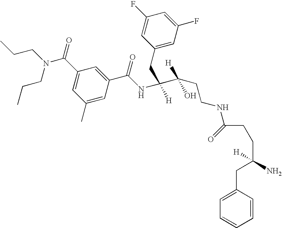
C1(C)=CC(C(NC([H])(CC2=CC(F)=CC(F)=C2)C(CCNC(=O)CCC(CC2=CC=CC=C2)(N)[H])(O)[H])=O)=CC(C(N(CCC)CCC)=O)=C1
